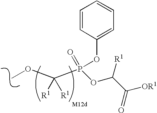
C(P(=O)(OC1=CC=CC=C1)OC(C([OR1])=O)[R1])([R1])([R1])OC
